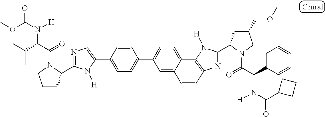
C1(C2=CC=C(C3=CC=C4C5=C(N=C(C6CC(COC)CN6C(=O)C(C6=CC=CC=C6)N([H])C(C6CCC6)=O)N5[H])C=CC4=C3)C=C2)=CN=C(C2CCCN2C(=O)C(C(C)C)N([H])C(OC)=O)N1[H]
